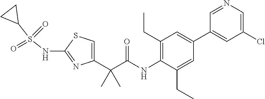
C1=C(C(C(NC2=C(CC)C=C(C3=CC(Cl)=CN=C3)C=C2CC)=O)(C)C)N=C(NS(C2CC2)(=O)=O)S1
